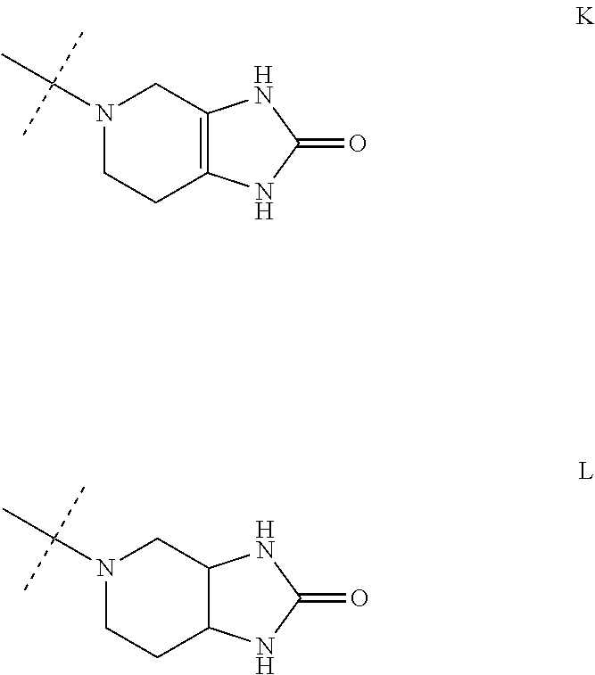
N1(C(C)(C)C)CCC2=C(C1)NC(=O)N2.N1(C(C)(C)C)CCC2C(C1)NC(=O)N2
